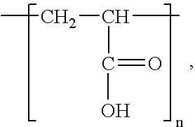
CCC(C)C(=O)O
